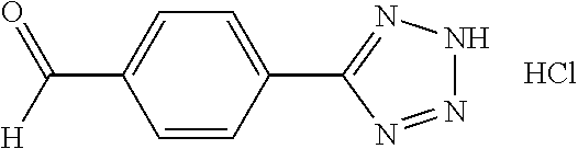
C1=CC(C([H])=O)=CC=C1C1=NNN=N1.Cl
